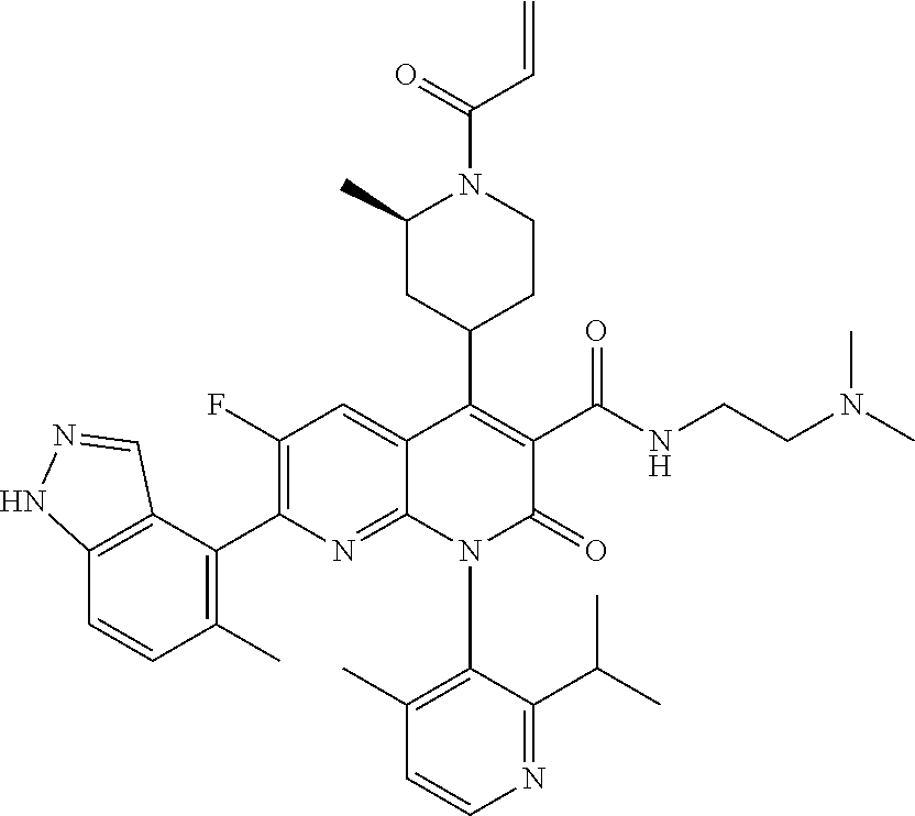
C12=C(C(C3=C(F)C=C4C(=N3)N(C3=C(C)C=CN=C3C(C)C)C(=O)C(C(NCCN(C)C)=O)=C4C3CCN(C(=O)C=C)C(C)C3)=C(C)C=C1)C=NN2
